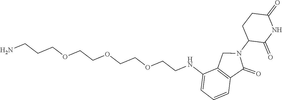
NCCCOCCOCCOCCNC1=CC=CC2=C1CN(C1C(=O)NC(=O)CC1)C2=O
